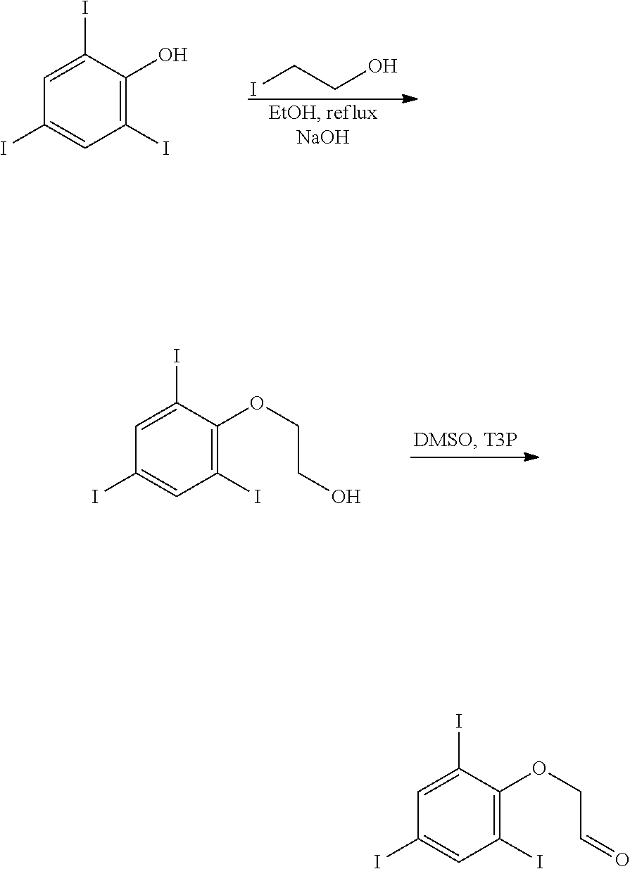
ICCO.C1=C(I)C(O)=C(I)C=C1I.C1=C(I)C(OCCO)=C(I)C=C1I.C1=C(I)C(OCC=O)=C(I)C=C1I
